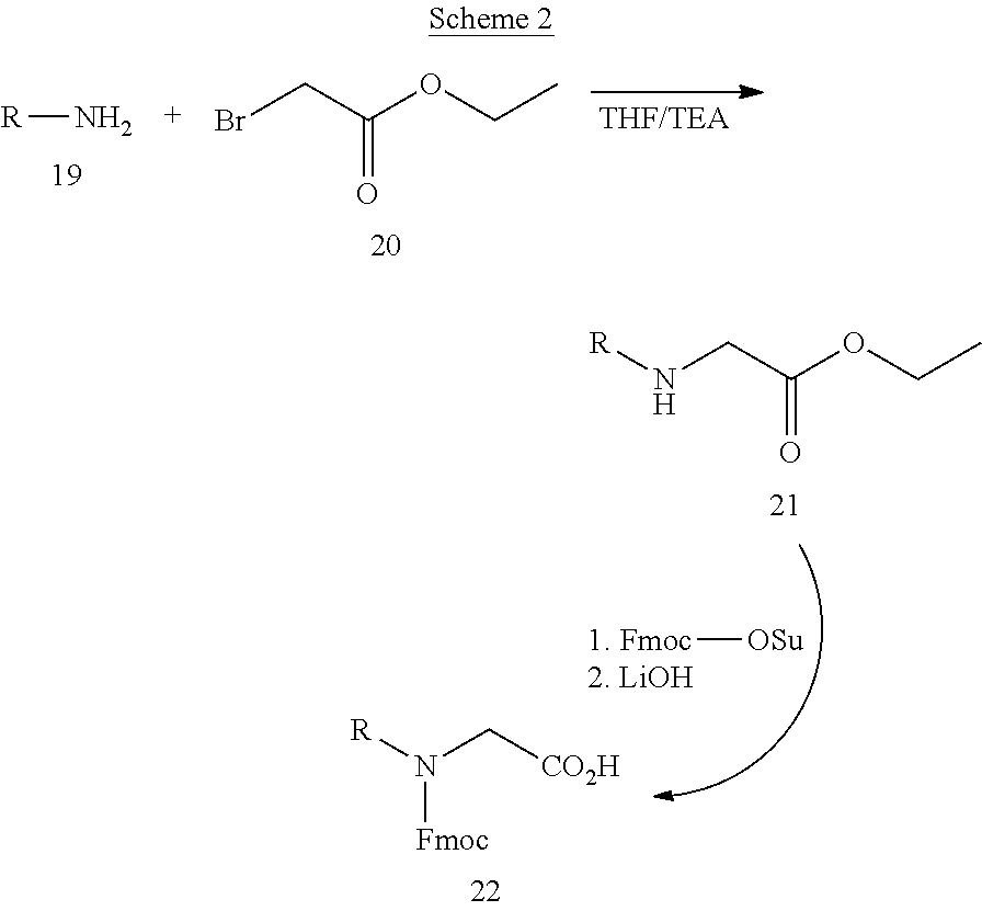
[R]N.BrCC(OCC)=O.N(CC(OCC)=O)[R].[R]N(C[CO2H])[Fmoc].[Fmoc][OSu]
